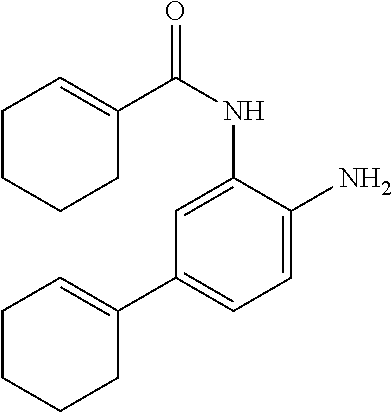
C1=C(NC(C2=CCCCC2)=O)C(N)=CC=C1C1=CCCCC1
